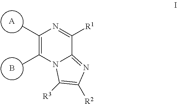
C1(C)=C(C)N2C(=NC([R2])=C2[R3])C([R1])=N1.[A].B
